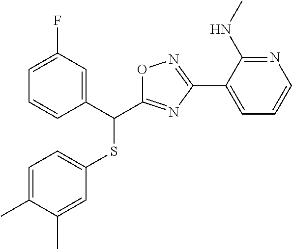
C1=C(C)C(C)=CC(SC(C2=CC(F)=CC=C2)C2=NC(C3=CC=CN=C3NC)=NO2)=C1
